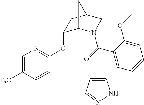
C1(C(=O)N2C3C(OC4=NC=C([F3C])C=C4)CC(C2)C3)=C(C2=CC=NN2)C=CC=C1OC
